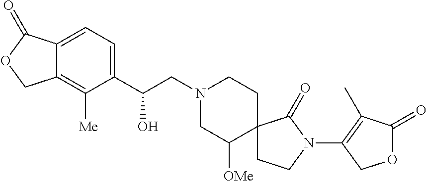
C1(C(CN2CC([OMe])C3(CC2)CCN(C2=C(C)C(=O)OC2)C3=O)O)=CC=C2C(=C1[Me])COC2=O
